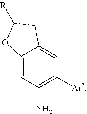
C12=CC(N)=C([Ar2])C=C1CC([R1])O2
